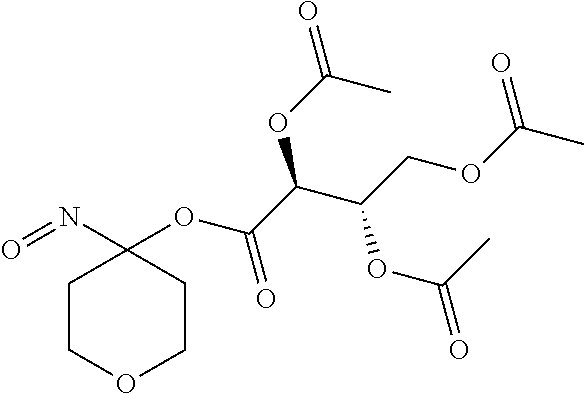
C1COCCC1(OC(C(C(OC(C)=O)COC(C)=O)OC(C)=O)=O)N=O
